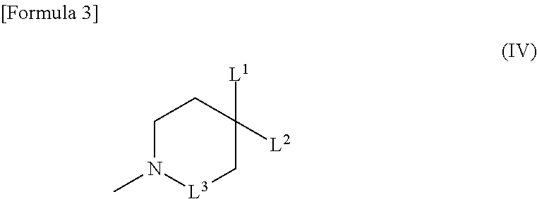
C1N(C)[L3]CC([L1])([L2])C1
